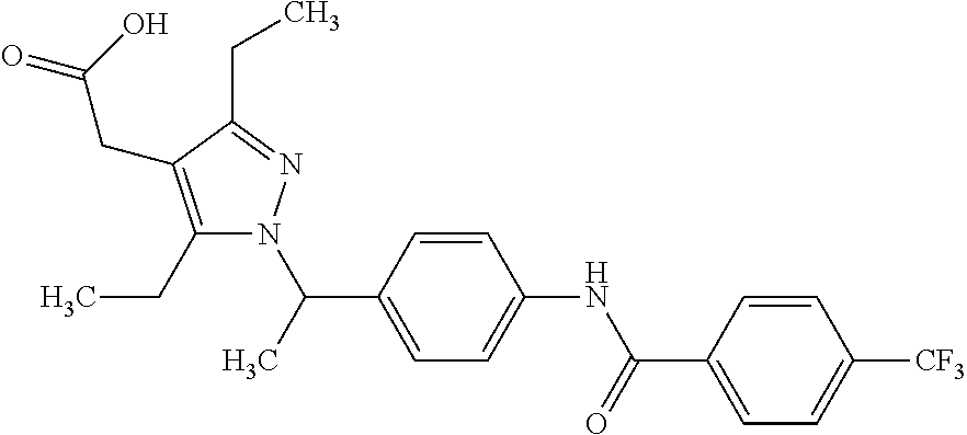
C(NC1=CC=C(C(N2C(CC)=C(CC(=O)O)C(CC)=N2)C)C=C1)(C1=CC=C([CF3])C=C1)=O
